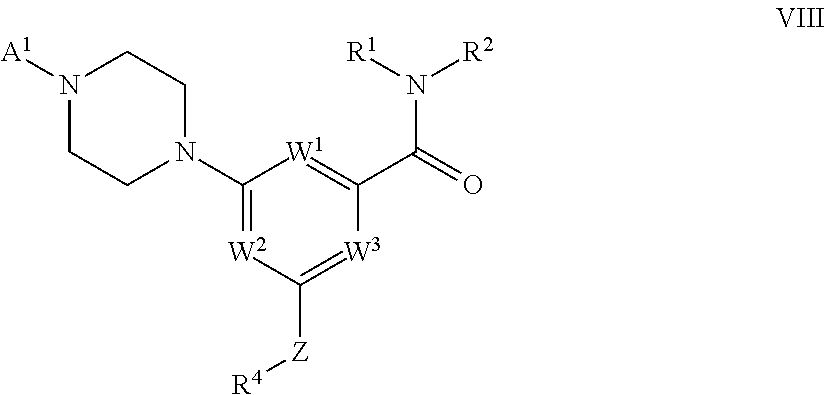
C1(N2CCN([A1])CC2)=[W2]C([Z][R4])=[W3]C(C(=O)N([R1])[R2])=[W1]1
